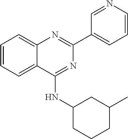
C1=CC=C2C(=C1)N=C(C1=CC=CN=C1)N=C2NC1CCCC(C)C1
